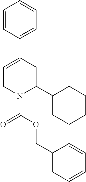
C1=C(C2=CC=CC=C2)CC(C2CCCCC2)N(C(OCC2=CC=CC=C2)=O)C1
